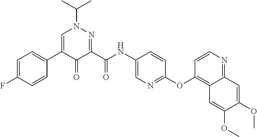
C1=C(F)C=CC(C2=CN(C(C)C)N=C(C(NC3=CN=C(OC4=C5C(=NC=C4)C=C(OC)C(OC)=C5)C=C3)=O)C2=O)=C1
